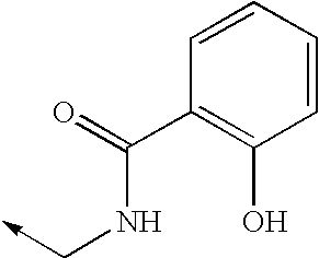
C1=CC=CC(C(=O)NC->C)=C1O
